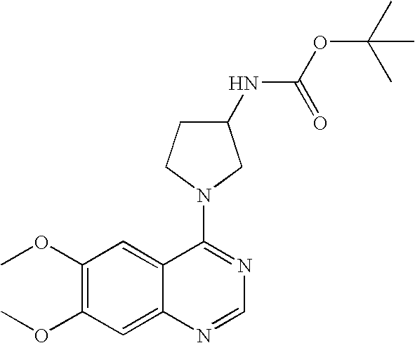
COC1=C(OC)C=C2C(=C1)C(N1CC(NC(OC(C)(C)C)=O)CC1)=NC=N2
